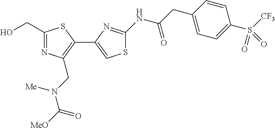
C1(CO)=NC(CN(C([MeO])=O)[Me])=C(C2=CSC(NC(CC3=CC=C(S([CF3])(=O)=O)C=C3)=O)=N2)S1
